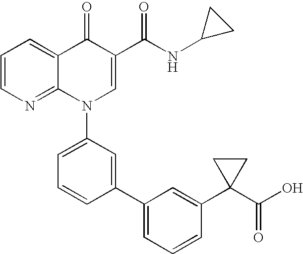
C1=CN=C2C(=C1)C(=O)C(C(NC1CC1)=O)=CN2C1=CC=CC(C2=CC=CC(C3(C(O)=O)CC3)=C2)=C1
